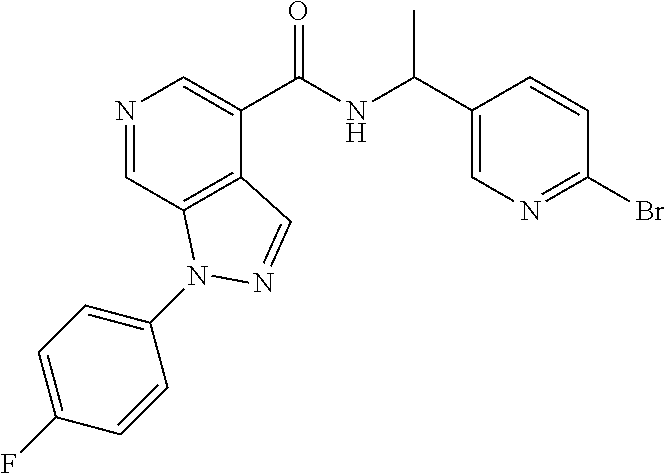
N1=CC2=C(C(C(NC(C3=CN=C(Br)C=C3)C)=O)=C1)C=NN2C1=CC=C(F)C=C1
